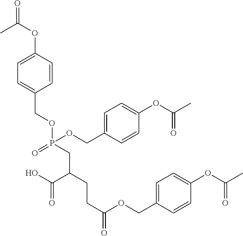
C1=C(OC(=O)C)C=CC(COP(CC(CCC(=O)OCC2=CC=C(OC(C)=O)C=C2)C(O)=O)(=O)OCC2=CC=C(OC(C)=O)C=C2)=C1
